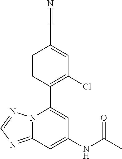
C1=CC(C2=CC(NC(C)=O)=CC3=NC=NN23)=C(Cl)C=C1C#N
